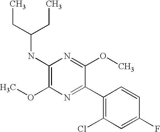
C1(NC(CC)CC)=C(OC)N=C(C2=C(Cl)C=C(F)C=C2)C(OC)=N1
